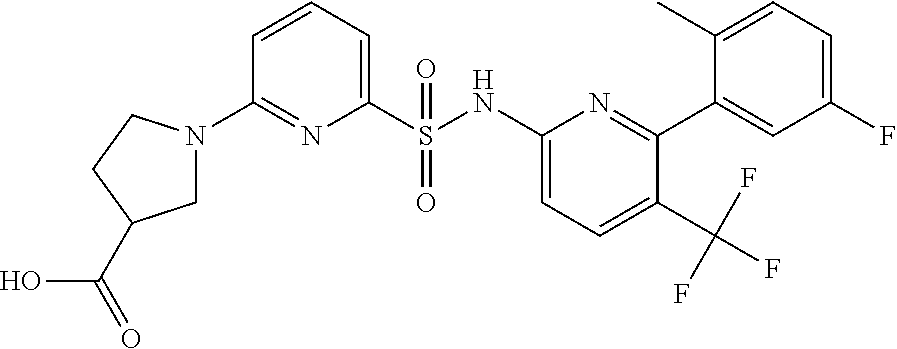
C1N(C2=NC(S(=O)(NC3=CC=C(C(F)(F)F)C(C4=CC(F)=CC=C4C)=N3)=O)=CC=C2)CCC1C(O)=O
